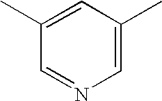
C1(C)=CC(C)=CN=C1
